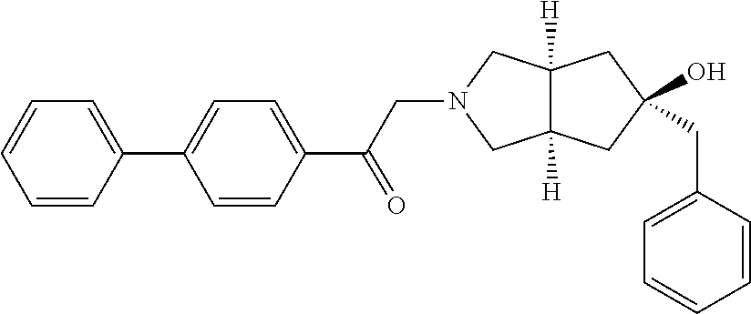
C1=C(CC2(O)CC3([H])C([H])(CN(CC(C4=CC=C(C5=CC=CC=C5)C=C4)=O)C3)C2)C=CC=C1
